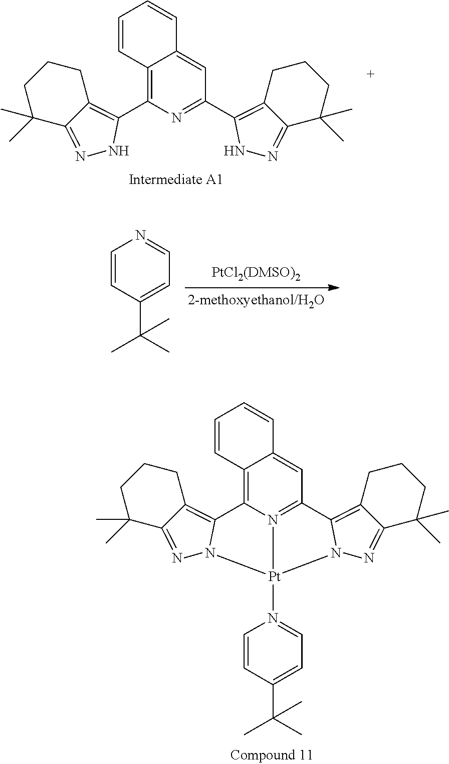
C1CCC(C)(C)C2=NNC(C3=C4C(=CC(C5=C6CCCC(C)(C)C6=NN5)=N3)C=CC=C4)=C12.C1=CC(C(C)(C)C)=CC=N1.C1CCC(C)(C)C2=NN3C(=C12)C1=C2C(=CC4=N1[Pt]3(N1=CC=C(C(C)(C)C)C=C1)N1N=C3C(C)(C)CCCC3=C41)C=CC=C2
